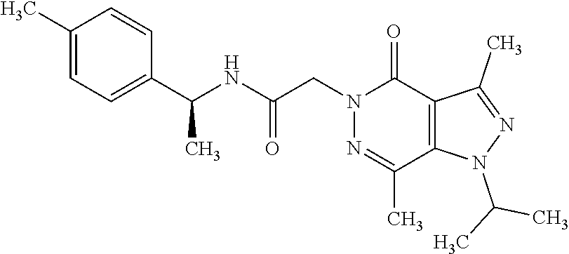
CC(C)N1C2=C(C(C)=N1)C(=O)N(CC(NC(C1=CC=C(C)C=C1)C)=O)N=C2C
